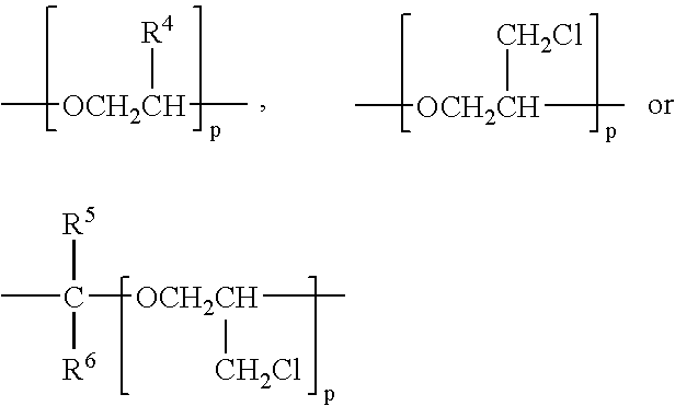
C[OCH2CH](C)[R4].C[OCH2CH](C)[CH2Cl].CC([OCH2CH](C)[CH2Cl])([R5])[R6]
